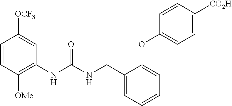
C1=CC([OMe])=C(NC(NCC2=CC=CC=C2OC2=CC=C([CO2H])C=C2)=O)C=C1[OCF3]
